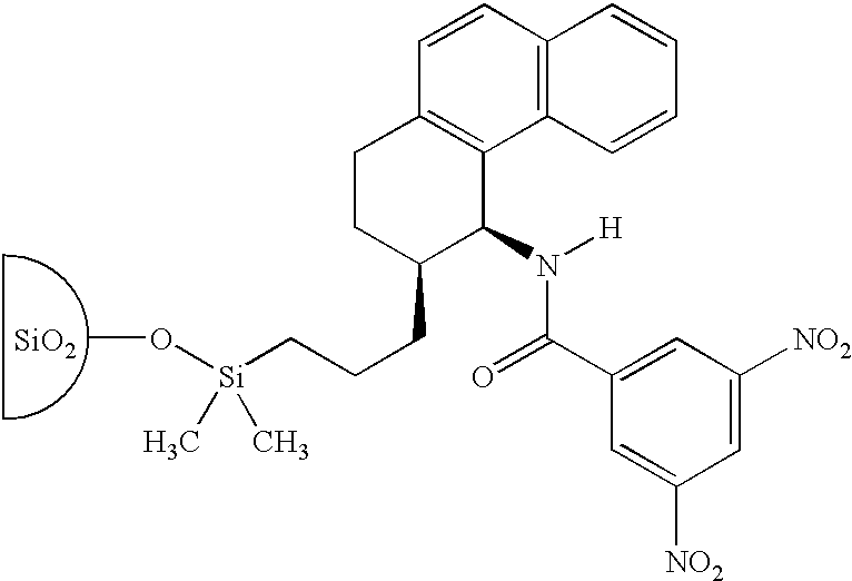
C12=C(C=CC3=C1C(N([H])C(C1=CC([NO2])=CC([NO2])=C1)=O)C(CCC[Si](OC)(C)C)CC3)C=CC=C2.[SiO2]
